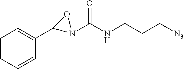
C1=CC=CC(C2N(C(NCCC[N3])=O)O2)=C1
